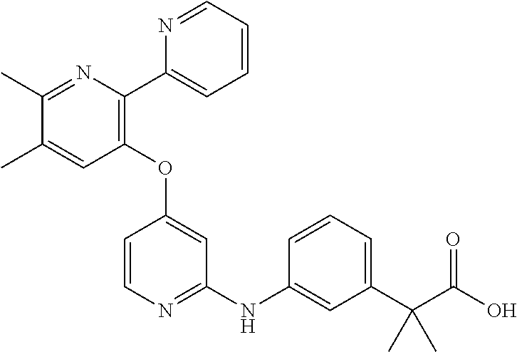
C1(C)=NC(C2=CC=CC=N2)=C(OC2=CC(NC3=CC(C(C)(C(=O)O)C)=CC=C3)=NC=C2)C=C1C
